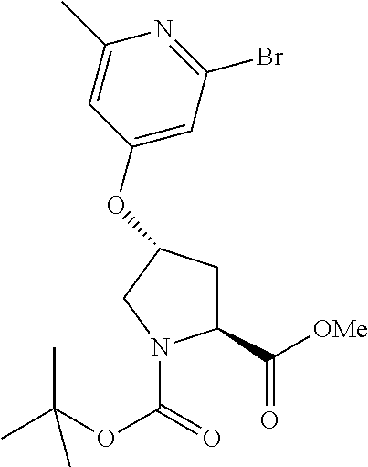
C1C(C([OMe])=O)N(C(=O)OC(C)(C)C)CC1OC1=CC(Br)=NC(C)=C1
